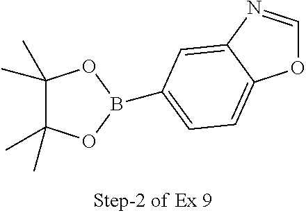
O1C=NC2=CC(B3OC(C)(C)C(C)(C)O3)=CC=C12
